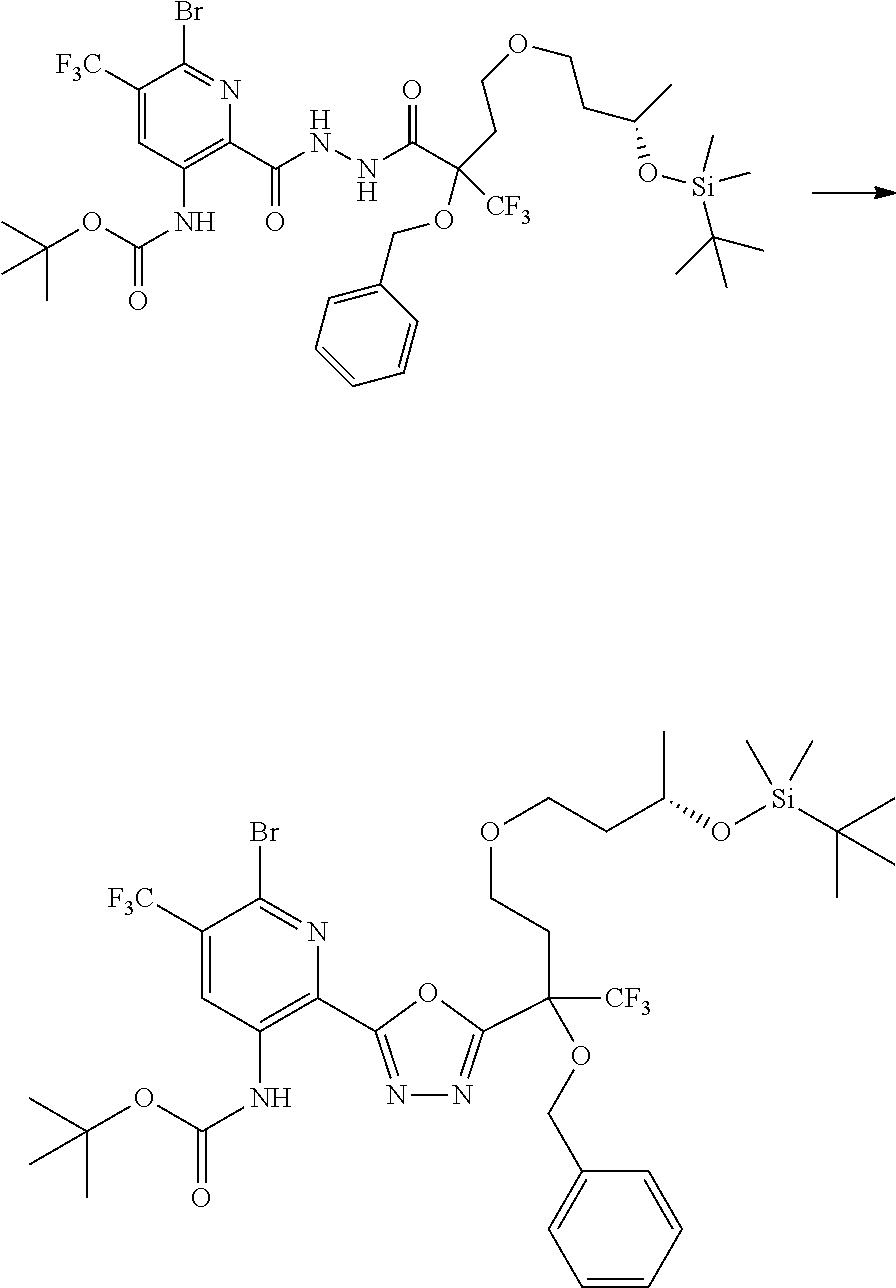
C(CCOCCC(O[Si](C)(C)C(C)(C)C)C)(OCC1=CC=CC=C1)([CF3])C(NNC(C1=C(NC(OC(C)(C)C)=O)C=C([F3C])C(Br)=N1)=O)=O.N1=C(C2=C(NC(OC(C)(C)C)=O)C=C([F3C])C(Br)=N2)OC(C(CCOCCC(O[Si](C(C)(C)C)(C)C)C)(OCC2=CC=CC=C2)[CF3])=N1
